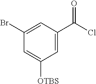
C1=C(C(Cl)=O)C=C(Br)C=C1[OTBS]
